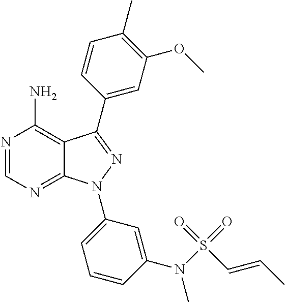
N1=CN=C2C(=C1N)C(C1=CC(OC)=C(C)C=C1)=NN2C1=CC=CC(N(S(C=CC)(=O)=O)C)=C1
